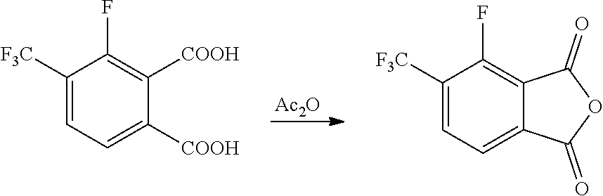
[Ac2O].C1([F3C])=CC=C([COOH])C([COOH])=C1F.C1([F3C])=CC=C2C(=C1F)C(=O)OC2=O
